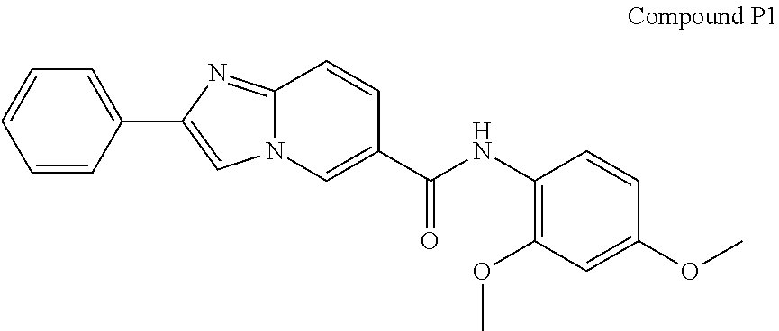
C1=CC(C2=CN3C(=N2)C=CC(C(=O)NC2=C(OC)C=C(OC)C=C2)=C3)=CC=C1
